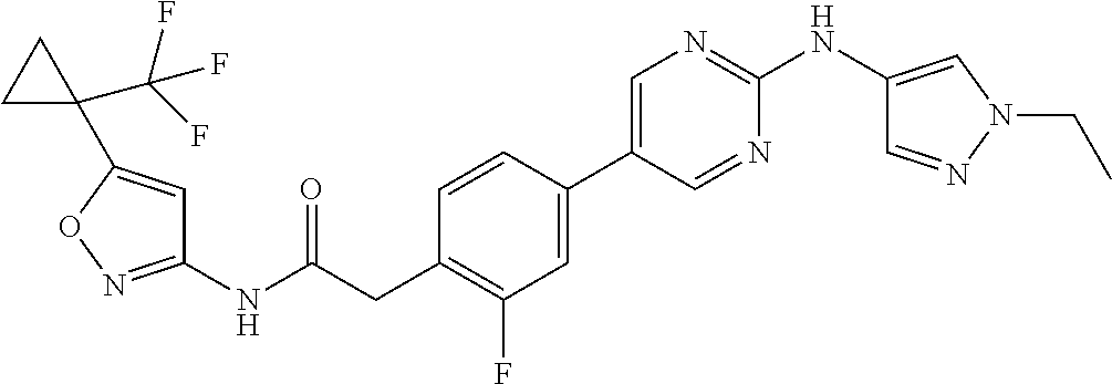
C1=CC(C2=CN=C(NC3=CN(CC)N=C3)N=C2)=CC(F)=C1CC(NC1=NOC(C2(C(F)(F)F)CC2)=C1)=O
